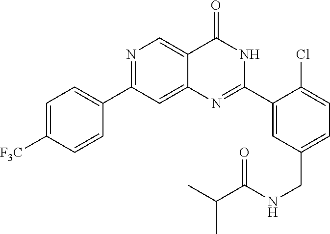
C1=C([F3C])C=CC(C2=NC=C3C(=C2)N=C(C2=CC(CNC(C(C)C)=O)=CC=C2Cl)NC3=O)=C1
